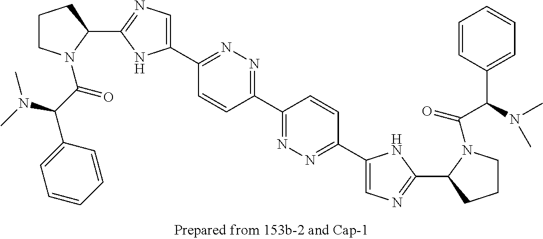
C1(C2=NC=C(C3=NN=C(C4=NN=C(C5=CN=C(C6CCCN6C(=O)C(N(C)C)C6=CC=CC=C6)N5)C=C4)C=C3)N2)CCCN1C(C(C1=CC=CC=C1)N(C)C)=O
